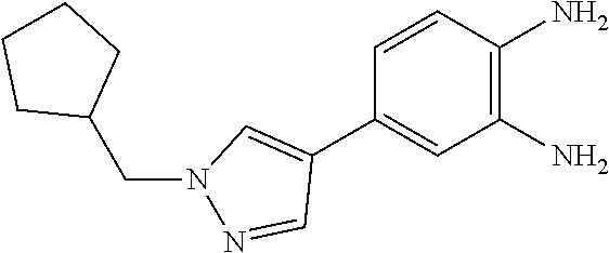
C1(C2=CN(CC3CCCC3)N=C2)=CC(N)=C(N)C=C1
